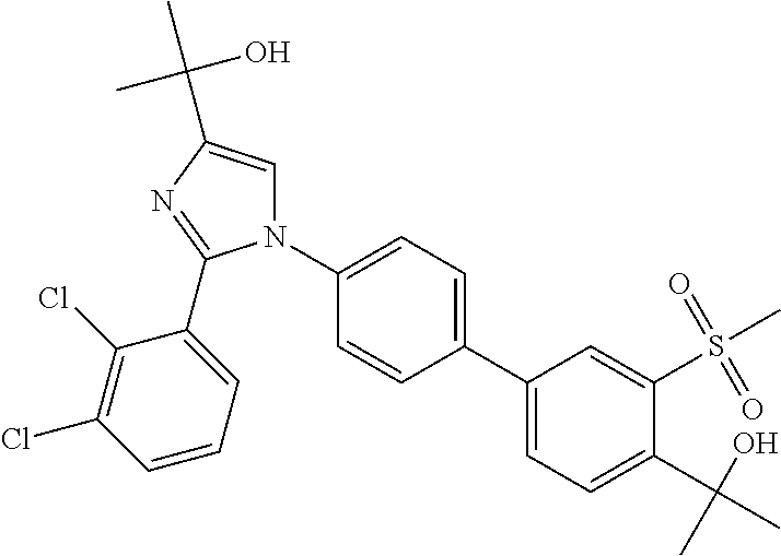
C1(C2=CC=C(C(O)(C)C)C(S(C)(=O)=O)=C2)=CC=C(N2C=C(C(O)(C)C)N=C2C2=CC=CC(Cl)=C2Cl)C=C1
